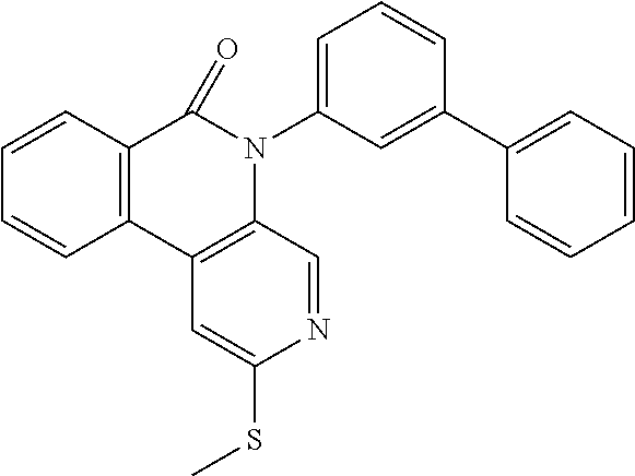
C12=C(C3=C(N(C4=CC=CC(C5=CC=CC=C5)=C4)C1=O)C=NC(SC)=C3)C=CC=C2
